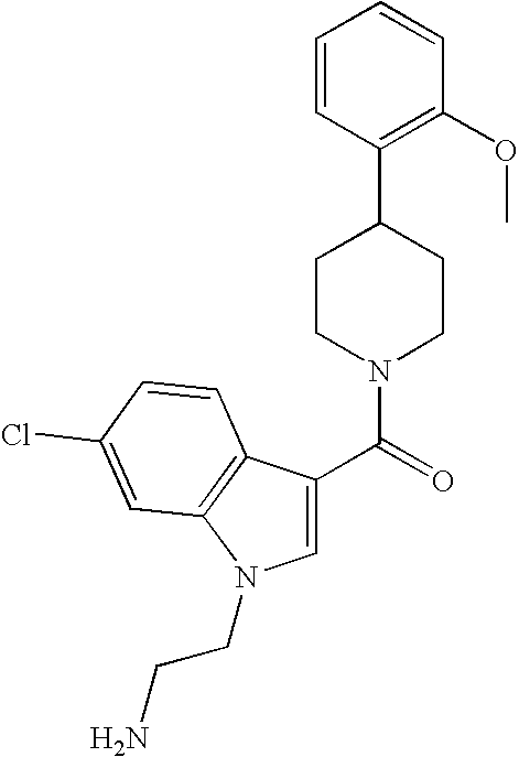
C1=C(C(=O)N2CCC(C3=C(OC)C=CC=C3)CC2)C2=C(N1CCN)C=C(Cl)C=C2
